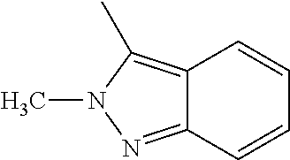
C12=NN(C)C(C)=C1C=CC=C2
